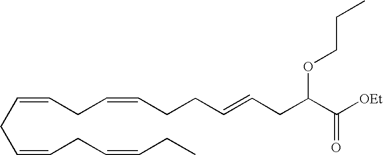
C(=CCC=CCCC=CCC(C([OEt])=O)OCCC)CC=CCC=CCC
